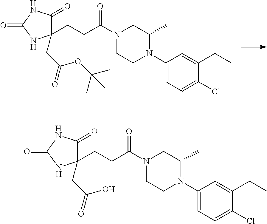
C(CC(N1CCN(C2=CC=C(Cl)C(CC)=C2)C(C)C1)=O)C1(CC(=O)OC(C)(C)C)C(=O)NC(=O)N1.C(CC(N1CCN(C2=CC=C(Cl)C(CC)=C2)C(C)C1)=O)C1(CC(=O)O)C(=O)NC(=O)N1
